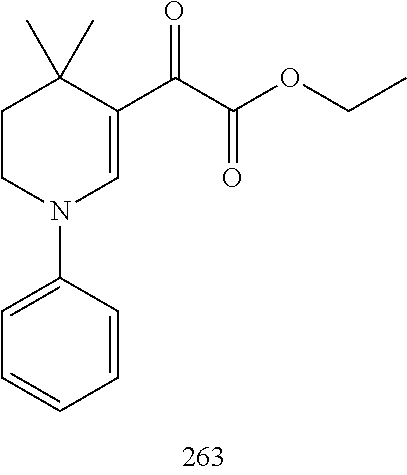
C1CN(C2=CC=CC=C2)C=C(C(C(=O)OCC)=O)C1(C)C
